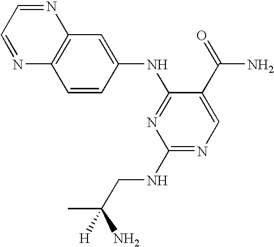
C1=CC(NC2=NC(NCC(C)(N)[H])=NC=C2C(=O)N)=CC2=C1N=CC=N2
